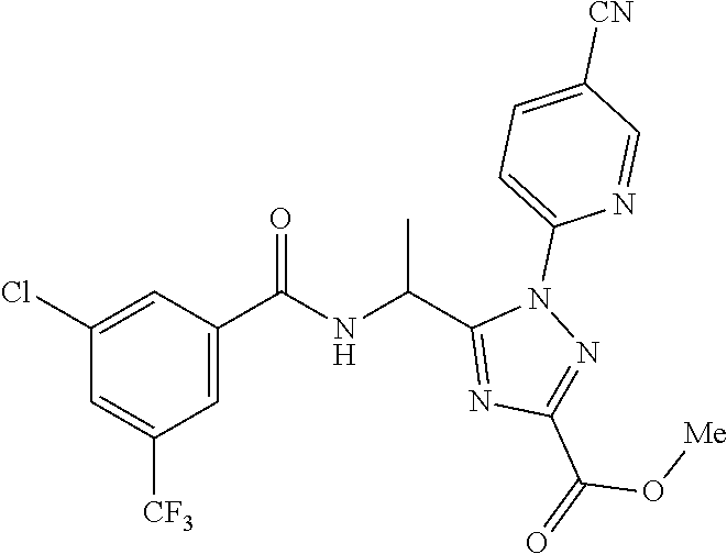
C1=C([CF3])C=C(C(=O)NC(C)C2=NC(C(O[Me])=O)=NN2C2=CC=C([CN])C=N2)C=C1Cl
